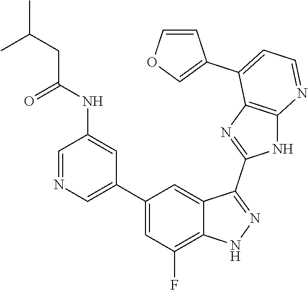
C1=NC=C(C2=CC(F)=C3C(=C2)C(C2=NC4=C(N2)N=CC=C4C2=COC=C2)=NN3)C=C1NC(=O)CC(C)C
